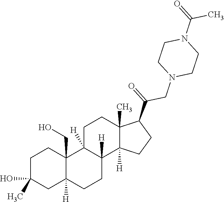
C1C(O)(C)CC2([H])C(CO)(C1)C1([H])C([H])(CC2)C2([H])C(C)(CC1)C(C(=O)CN1CCN(C(=O)C)CC1)CC2
